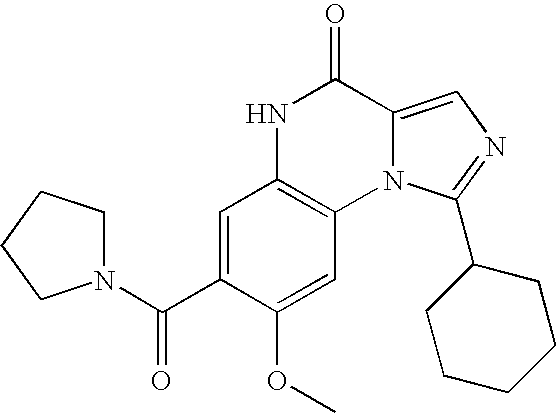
C1=C(C(N2CCCC2)=O)C(OC)=CC2=C1NC(=O)C1=CN=C(C3CCCCC3)N21
